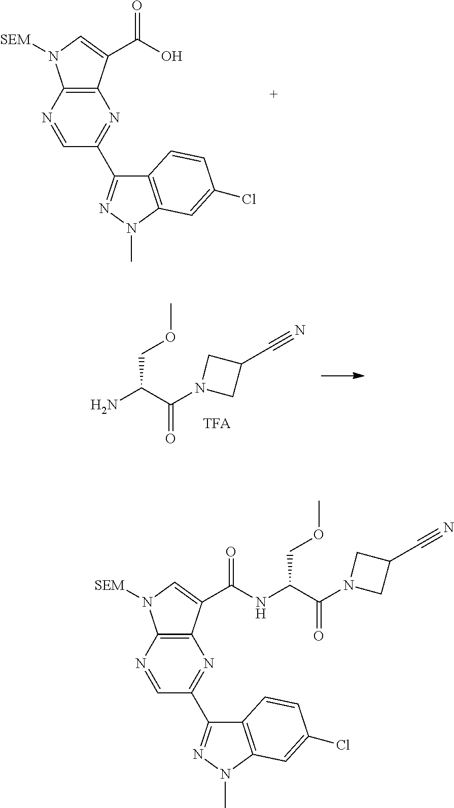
C12=C(N=CC(C3=NN(C)C4=C3C=CC(Cl)=C4)=N1)N([SEM])C=C2C(O)=O.NC(C(N1CC(C#N)C1)=O)COC.C12=C(N=CC(C3=NN(C)C4=C3C=CC(Cl)=C4)=N1)N([SEM])C=C2C(NC(C(N1CC(C#N)C1)=O)COC)=O
